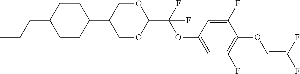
C1CC(C2COC(C(F)(OC3=CC(F)=C(OC=C(F)F)C(F)=C3)F)OC2)CCC1CCC
